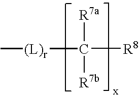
[(L)r](C([R7a])([R7b])[R8])C
